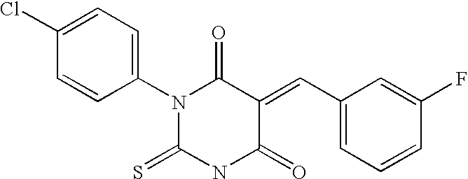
O=C1C(=CC2=CC=CC(F)=C2)C(=O)N(C2=CC=C(Cl)C=C2)C(=S)N1
